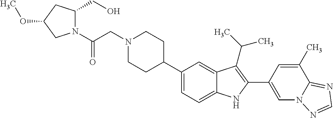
N1(CC(=O)N2C(CO)CC(OC)C2)CCC(C2=CC=C3C(=C2)C(C(C)C)=C(C2=CN4C(=NC=N4)C(C)=C2)N3)CC1
